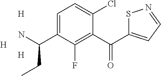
[H].[H].[H].C1(C(=O)C2=CC=NS2)=C(F)C(C(N)CC)=CC=C1Cl
